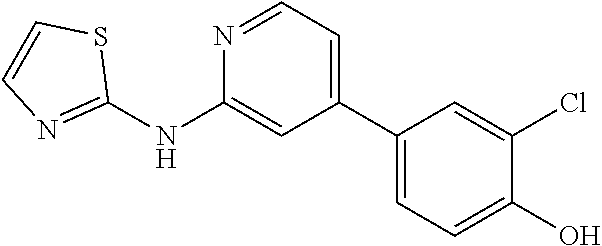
C1(NC2=NC=CS2)=CC(C2=CC=C(O)C(Cl)=C2)=CC=N1
